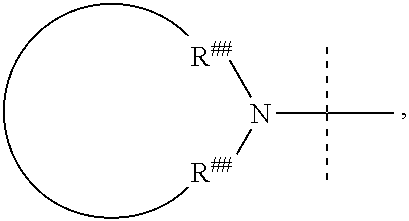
N(C(C)(C)C)([R##])[R##]
